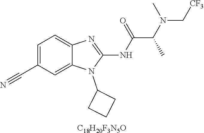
C1=C(C#N)C=C2C(=C1)N=C(NC(C(N(C[CF3])C)C)=O)N2C1CCC1.[C18H20F3N5O]
